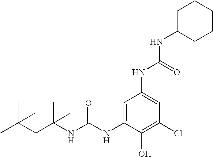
CC(CC(NC(NC1=CC(NC(=O)NC2CCCCC2)=CC(Cl)=C1O)=O)(C)C)(C)C
